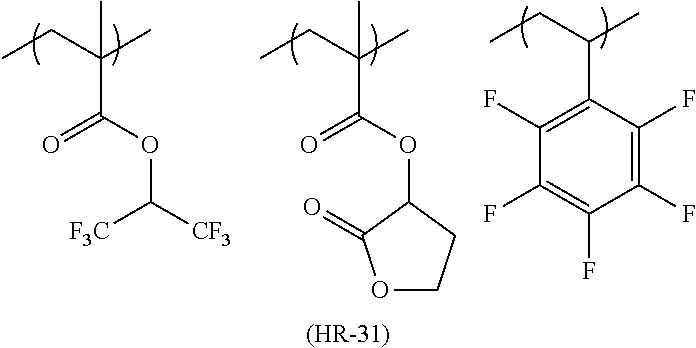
[(HR-31)].CCC(C)(C)C(=O)OC1CCOC1=O.CCC(C)C1=C(F)C(F)=C(F)C(F)=C1F.CCC(C)(C)C(OC([CF3])[F3C])=O
